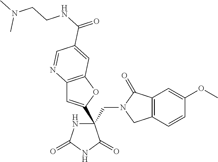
C(C1(C2=CC3=C(O2)C=C(C(NCCN(C)C)=O)C=N3)NC(=O)NC1=O)N1CC2=C(C1=O)C=C(OC)C=C2
